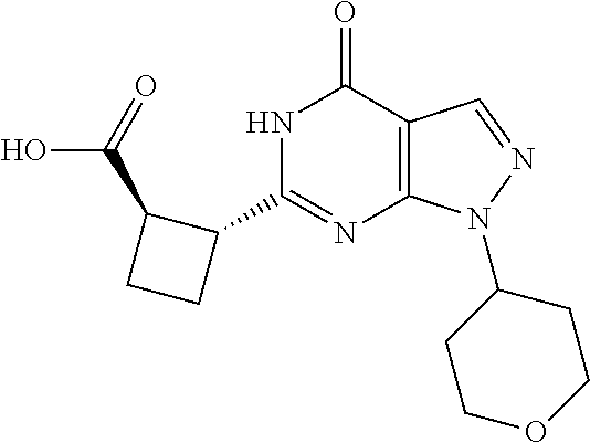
N1C(C2C(C(=O)O)CC2)=NC2=C(C1=O)C=NN2C1CCOCC1
